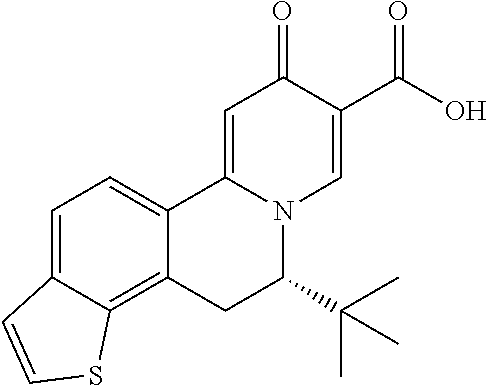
C12=CC=C3C(=C1CC(C(C)(C)C)N1C2=CC(=O)C(C(O)=O)=C1)SC=C3
